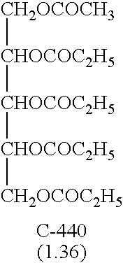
[CH2OCOCH3][CHOCOC2H5][CHOCOC2H5][CHOCOC2H5][CH2OCOC2H5]
